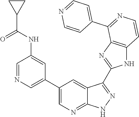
C1=NC=C(C2=CN=C3C(=C2)C(C2=NC4=C(N2)C=CN=C4C2=CC=NC=C2)=NN3)C=C1NC(C1CC1)=O
